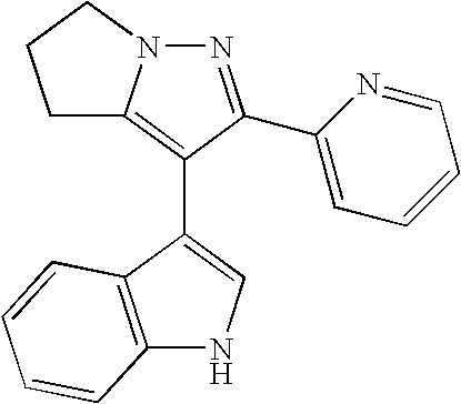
N1=C(C2=CC=CC=N2)C(C2=CNC3=C2C=CC=C3)=C2N1CCC2
